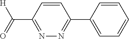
C(C1=NN=C(C2=CC=CC=C2)C=C1)([H])=O
